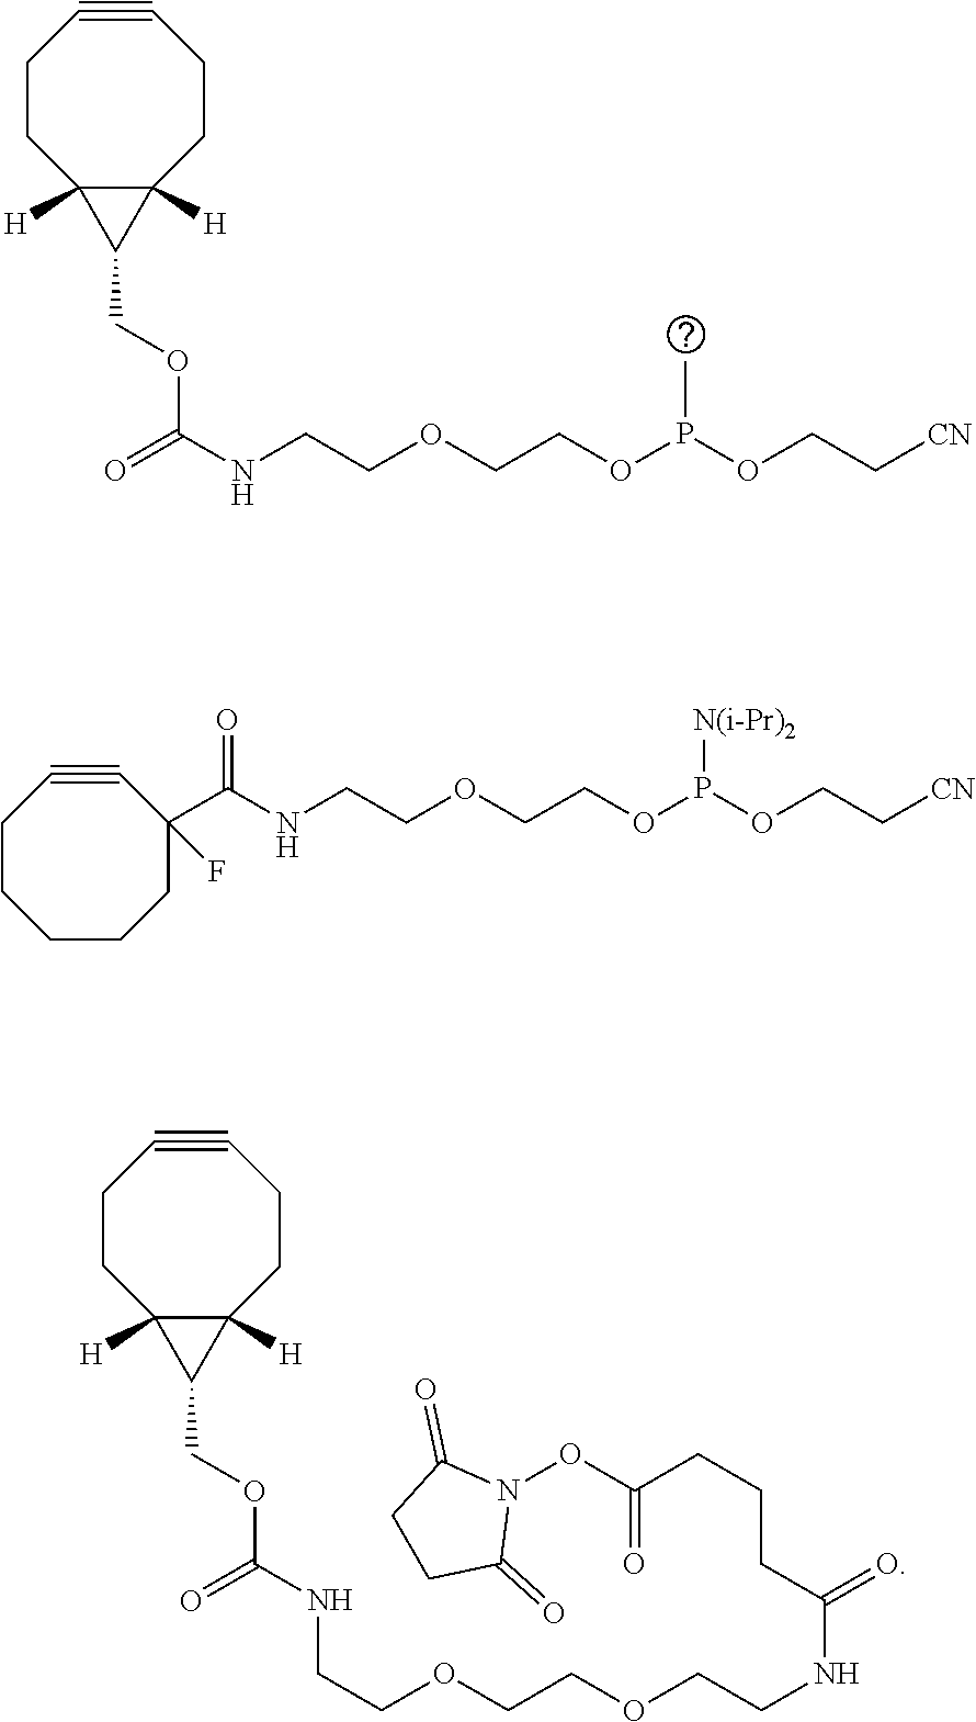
C1#CCCC2([H])C([H])(CC1)C2COC(=O)NCCOCCOP(OCC[CN])C.C1#CCCCCCC1(C(NCCOCCOP(OCC[CN])[N(i-Pr)2])=O)F.C1#CCCC2([H])C([H])(CC1)C2COC(=O)NCCOCCOCCNC(CCCC(ON1C(=O)CCC1=O)=O)=O
